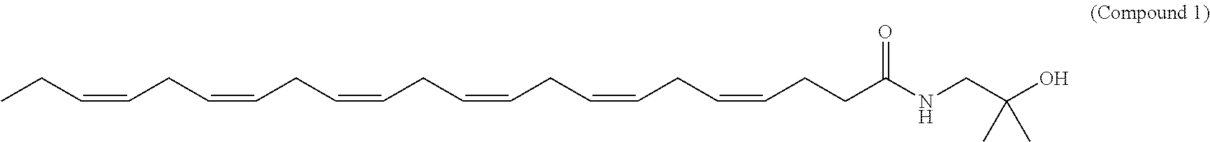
CCC=CCC=CCC=CCC=CCC=CCC=CCCC(NCC(O)(C)C)=O
